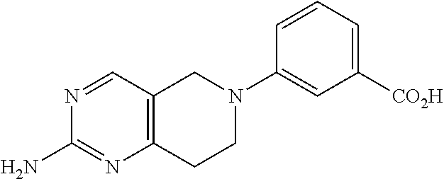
C12=C(CCN(C3=CC([CO2H])=CC=C3)C1)N=C(N)N=C2
